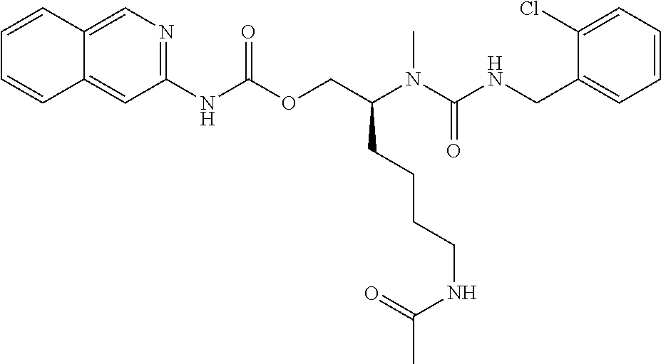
C1=C(Cl)C(CNC(N(C(COC(NC2=NC=C3C(=C2)C=CC=C3)=O)CCCCNC(C)=O)C)=O)=CC=C1
